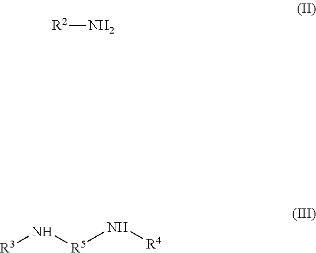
[R2]N.[R3]N[R5]N[R4]
